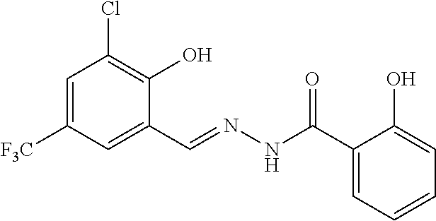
C1=C([F3C])C=C(C=NNC(C2=CC=CC=C2O)=O)C(O)=C1Cl
